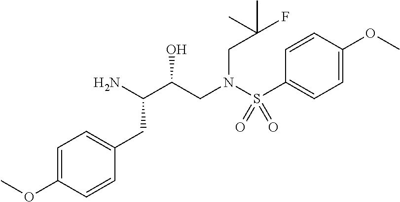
C1=C(OC)C=CC(S(N(CC(C(N)CC2=CC=C(OC)C=C2)O)CC(C)(F)C)(=O)=O)=C1
